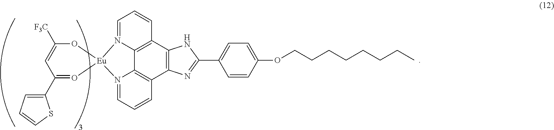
C1=N2C3=C(C=C1)C1=C(C4=C3N(=CC=C4)[Eu]23O=C(C2=CC=CS2)C=C([F3C])O3)N=C(C2=CC=C(OCCCCCCCC)C=C2)N1
